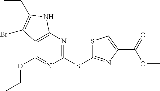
C12=C(N=C(SC3=NC(C(=O)OC)=CS3)N=C1OCC)NC(CC)=C2Br
